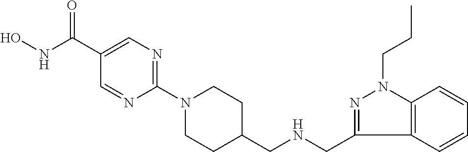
O=C(C1=CN=C(N2CCC(CNCC3=NN(CCC)C4=C3C=CC=C4)CC2)N=C1)NO
